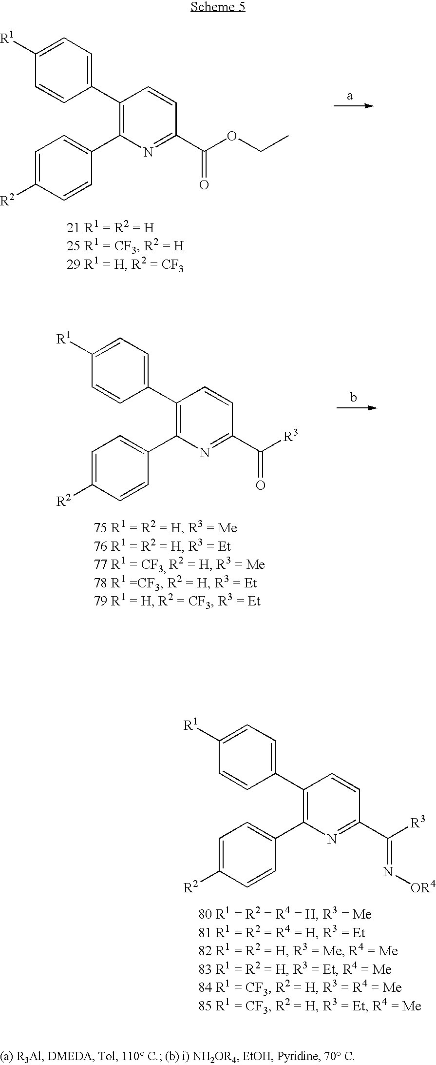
C1=CC(C2=C(C3=CC=C([R2])C=C3)N=C(C(OCC)=O)C=C2)=CC=C1[R1].C1=CC(C2=C(C3=CC=C([R2])C=C3)N=C(C([R3])=O)C=C2)=CC=C1[R1].C1=CC(C2=C(C3=CC=C([R2])C=C3)N=C(C([R3])=N[OR4])C=C2)=CC=C1[R1]
